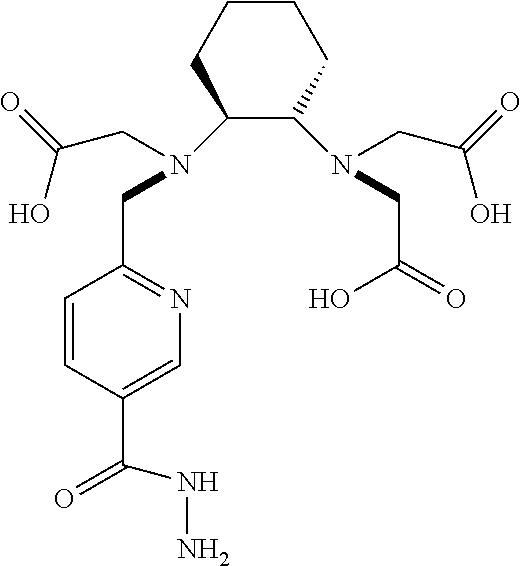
N(C(C1=CN=C(CN(C2C(N(CC(O)=O)CC(=O)O)CCCC2)CC(=O)O)C=C1)=O)N
